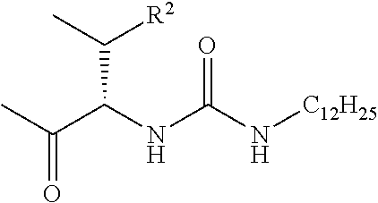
CC([R2])C(NC(N[C12H25])=O)C(C)=O
